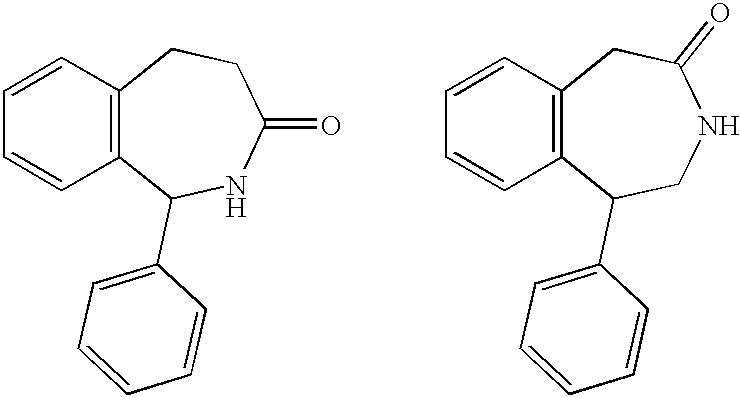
C12=C(C=CC=C1)CCC(=O)NC2C1=CC=CC=C1.C12=C(C=CC=C1)CC(=O)NCC2C1=CC=CC=C1
